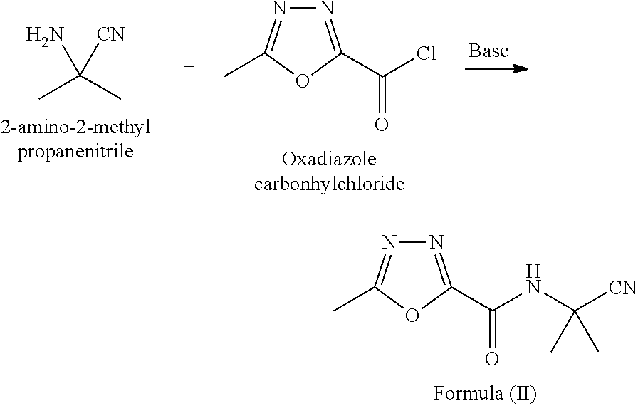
CC(C)([CN])N.N1=C(C(Cl)=O)OC(C)=N1.N1=C(C(NC([CN])(C)C)=O)OC(C)=N1
